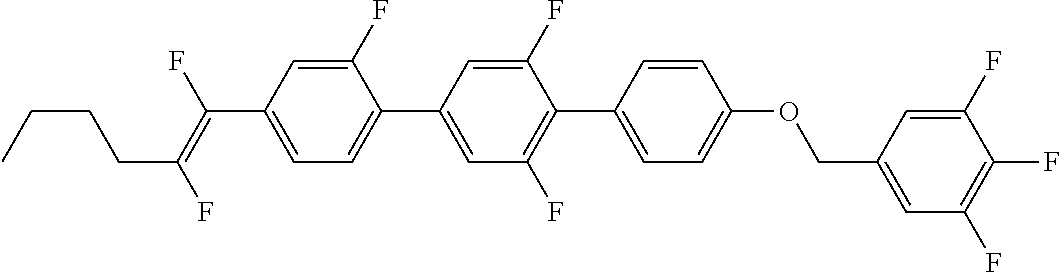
C1=C(F)C(C2=CC(F)=C(C3=CC=C(OCC4=CC(F)=C(F)C(F)=C4)C=C3)C(F)=C2)=CC=C1C(F)=C(F)CCCC
